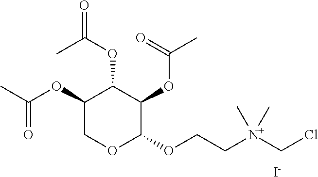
C1C(OC(C)=O)C(OC(=O)C)C(OC(C)=O)C(OCC[N+](CCl)(C)C)O1.[I-]
